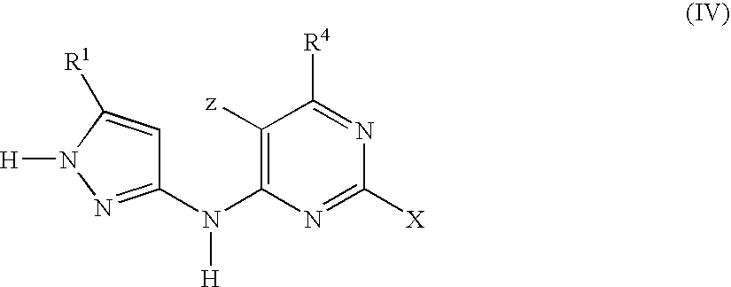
C1([z])=C(N(C2=NN([H])C([R1])=C2)[H])N=C([X])N=C1[R4]
